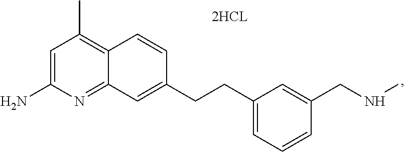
C1(CCC2=CC3=NC(N)=CC(C)=C3C=C2)=CC=CC(CNC)=C1
